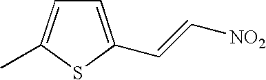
C1=C(C=C[NO2])SC(C)=C1
